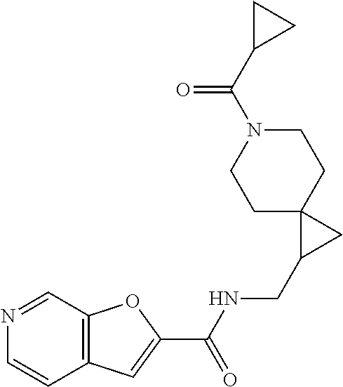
C12=C(C=C(C(NCC3CC34CCN(C(C3CC3)=O)CC4)=O)O1)C=CN=C2
